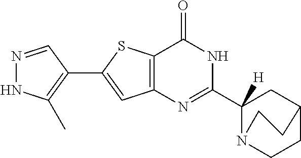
N1=CC(C2=CC3=C(S2)C(=O)NC(C2([H])N4CCC(C2)CC4)=N3)=C(C)N1
